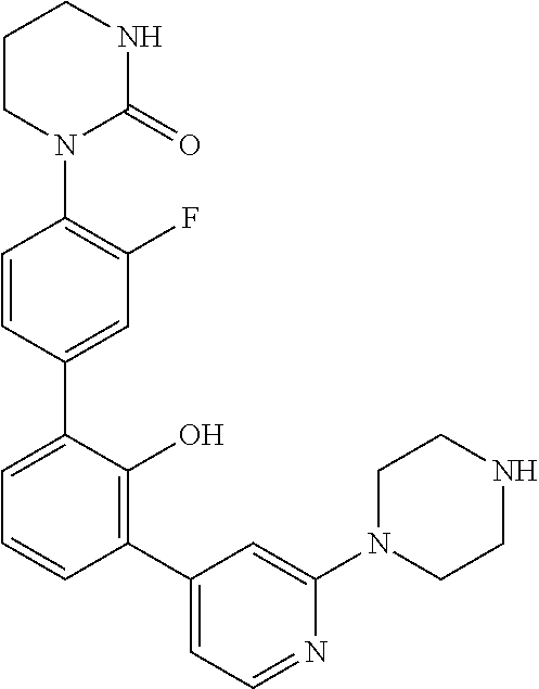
C1(N2C(=O)NCCC2)=C(F)C=C(C2=CC=CC(C3=CC=NC(N4CCNCC4)=C3)=C2O)C=C1
